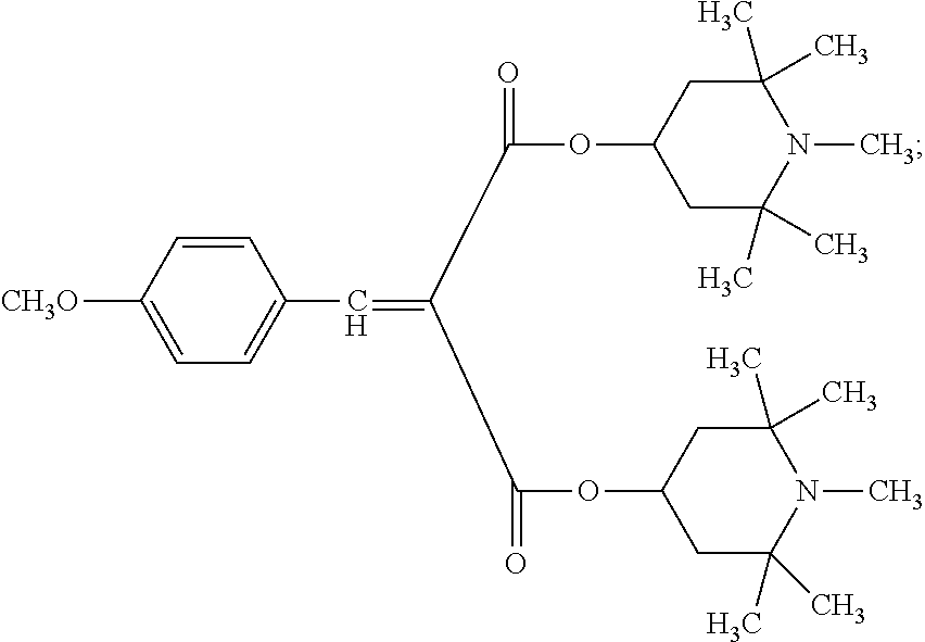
C1(C)(C)CC(OC(C(C(OC2CC(C)(C)N(C)C(C)(C)C2)=O)=CC2=CC=C([CH3O])C=C2)=O)CC(C)(C)N1C
